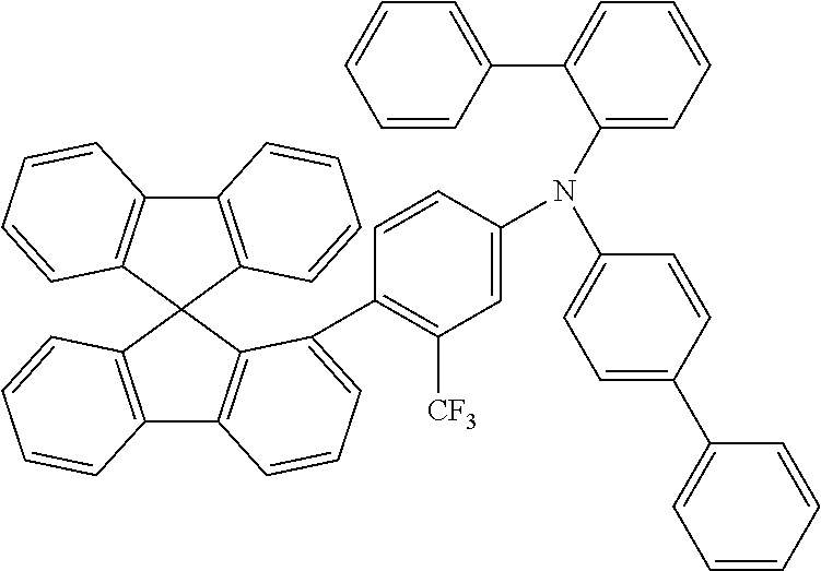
C12=C(C3(C4=C1C=CC=C4)C1=C(C4=C3C(C3=C([CF3])C=C(N(C5=CC=CC=C5C5=CC=CC=C5)C5=CC=C(C6=CC=CC=C6)C=C5)C=C3)=CC=C4)C=CC=C1)C=CC=C2
